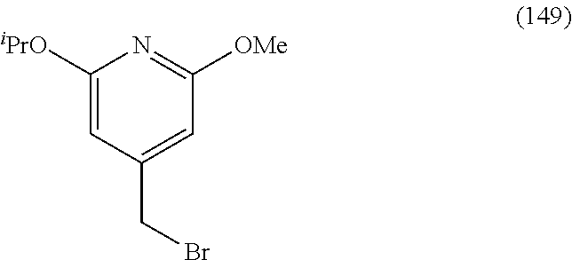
C1([iPrO])=CC(CBr)=CC([OMe])=N1
